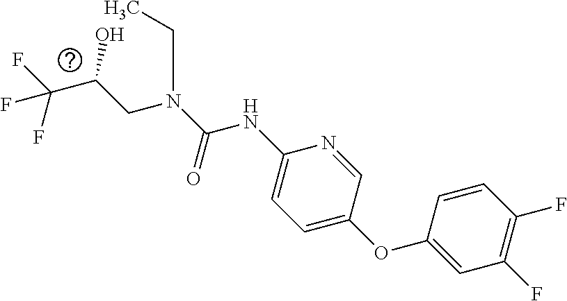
C(C(F)(F)F)(CN(CC)C(NC1=CC=C(OC2=CC(F)=C(F)C=C2)C=N1)=O)O
